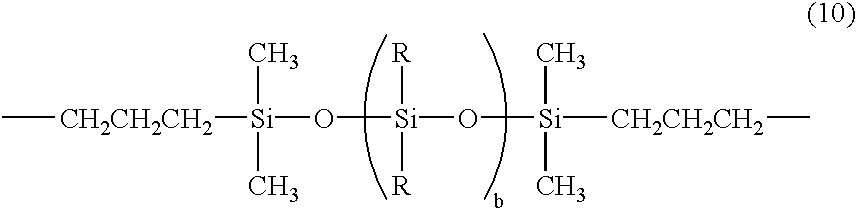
C[CH2CH2CH2][Si](O[Si](O[Si]([CH2CH2CH2]C)(C)C)([R])[R])(C)C
